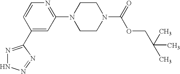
C1(C2=NNN=N2)=CC(N2CCN(C(=O)OCC(C)(C)C)CC2)=NC=C1
